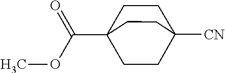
C1CC2([CN])CCC1(C(OC)=O)CC2
